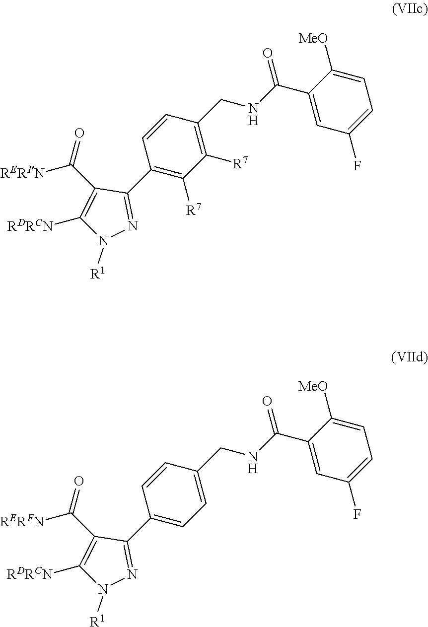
C1(C(NCC2=C([R7])C([R7])=C(C3=NN([R1])C([RDRCN])=C3C([RERFN])=O)C=C2)=O)=CC(F)=CC=C1[MeO].C1(C(NCC2=CC=C(C3=NN([R1])C([RDRCN])=C3C([RERFN])=O)C=C2)=O)=CC(F)=CC=C1[MeO]
